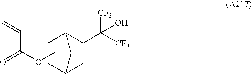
O=C(OC)C=C.C1C2CC(C([CF3])([CF3])O)C(C1)C2
